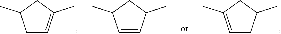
C1C=C(C)CC1C.C1=CC(C)CC1C.C1=C(C)CC(C)C1
